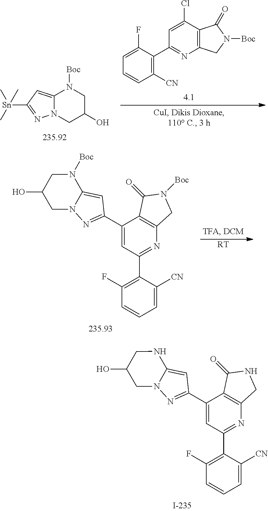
C1(C2=NC3=C(C(C4=NN5C(=C4)NCC(O)C5)=C2)C(=O)NC3)=C(F)C=CC=C1[CN].C1(F)=CC=CC([CN])=C1C1=NC2=C(C(Cl)=C1)C(=O)N([Boc])C2.C12=CC([Sn](C)(C)C)=NN1CC(O)CN2[Boc].C1(C2=NC3=C(C(C4=NN5C(=C4)N([Boc])CC(O)C5)=C2)C(=O)N([Boc])C3)=C(F)C=CC=C1[CN].[RT]
